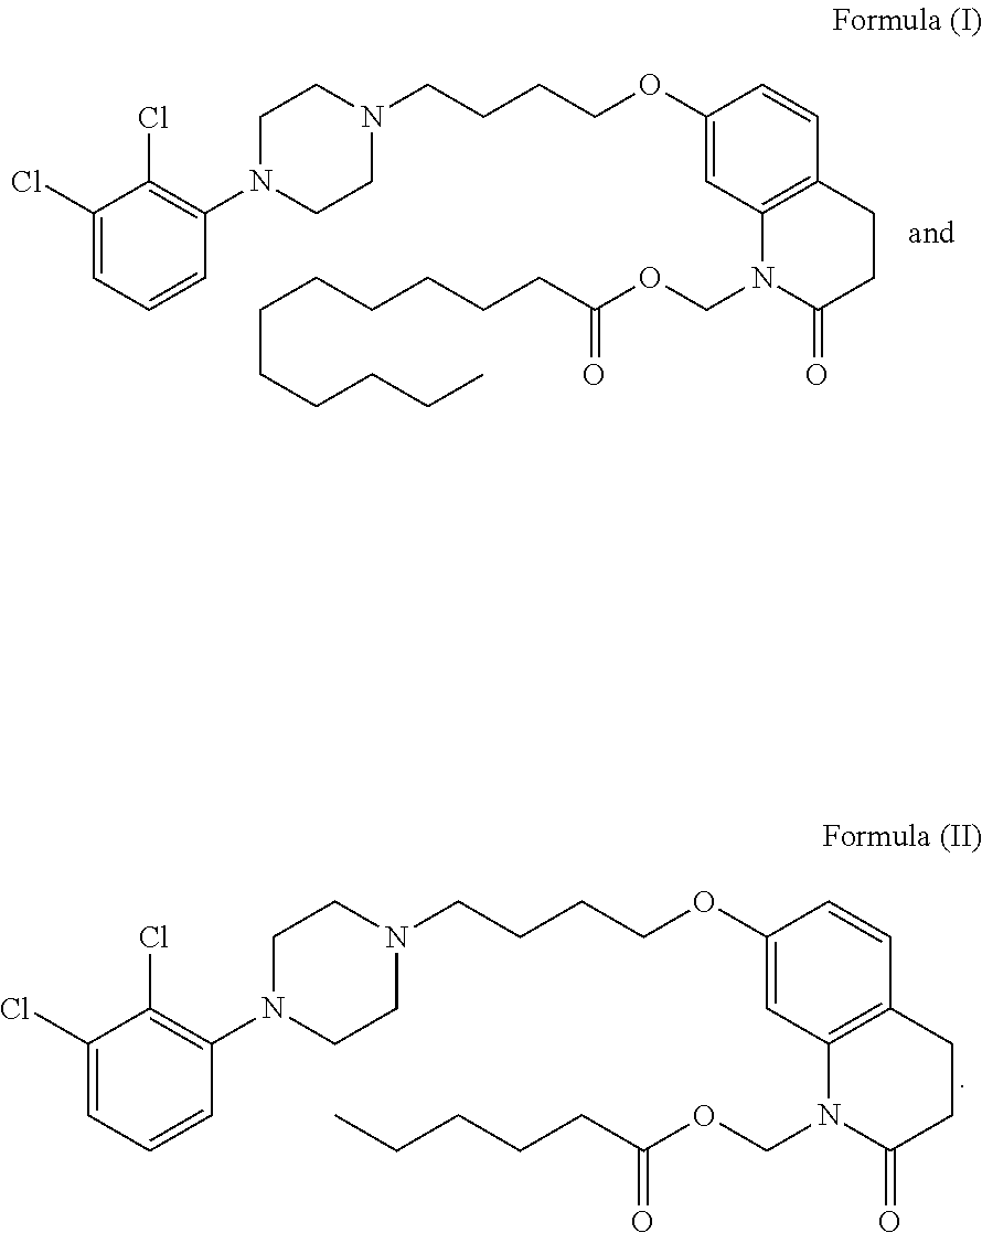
C1(Cl)=CC=CC(N2CCN(CCCCOC3=CC4=C(C=C3)CCC(=O)N4COC(CCCCC)=O)CC2)=C1Cl.C1(Cl)=CC=CC(N2CCN(CCCCOC3=CC4=C(C=C3)CCC(=O)N4COC(CCCCCCCCCCC)=O)CC2)=C1Cl
